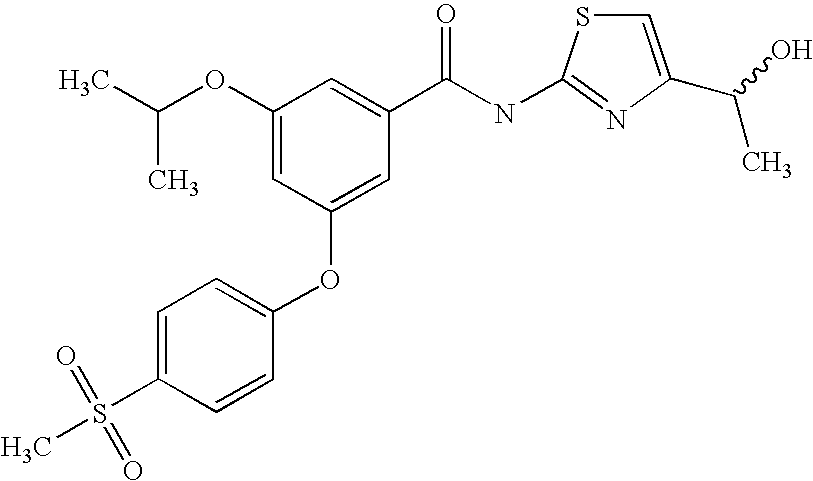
C1(OC(C)C)=CC(OC2=CC=C(S(C)(=O)=O)C=C2)=CC(C(NC2=NC(C(O)C)=CS2)=O)=C1
